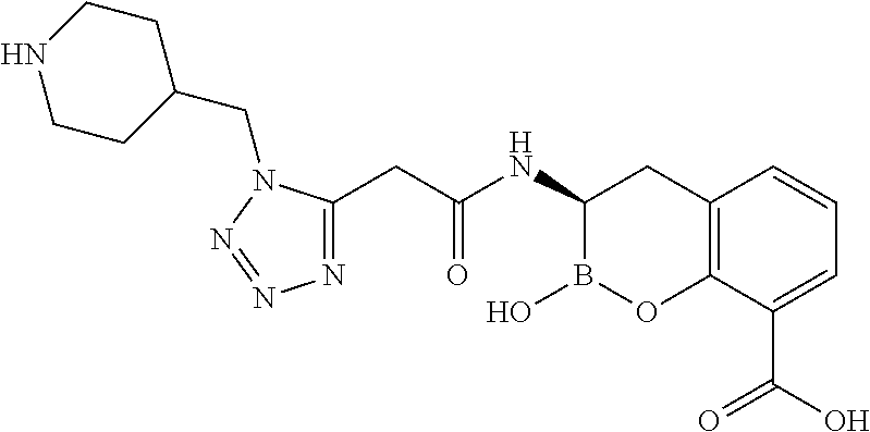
C12=C(C(C(O)=O)=CC=C1)OB(O)C(NC(CC1=NN=NN1CC1CCNCC1)=O)C2
